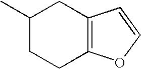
C1(C)CCC2=C(C1)C=CO2
